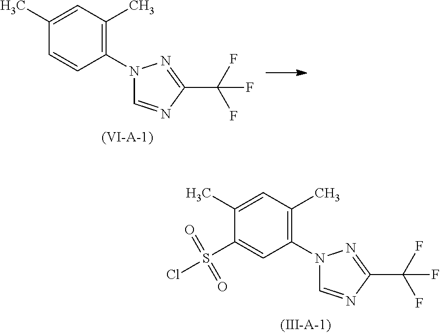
C1(C)=CC(C)=C(N2C=NC(C(F)(F)F)=N2)C=C1S(=O)(=O)Cl.C1(C)=CC(C)=C(N2C=NC(C(F)(F)F)=N2)C=C1
